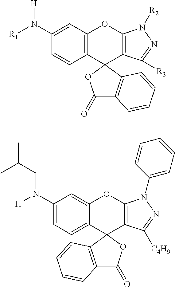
C1(N([H])CC(C)C)=CC=C2C(=C1)OC1=C(C23C2=C(C(=O)O3)C=CC=C2)C([C4H9])=NN1C1=CC=CC=C1.C1(N([R1])[H])=CC2=C(C=C1)C1(C3=C(O2)N([R2])N=C3[R3])C2=C(C(=O)O1)C=CC=C2
